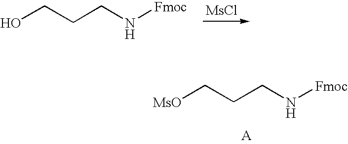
OCCCN[Fmoc].[MsCl].[MsO]CCCN[Fmoc]
